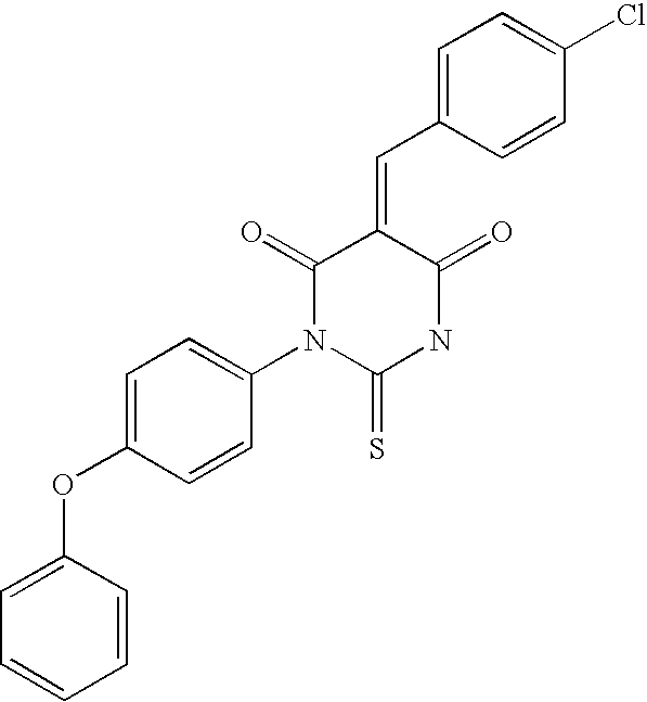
O=C1C(=CC2=CC=C(Cl)C=C2)C(=O)NC(=S)N1C1=CC=C(OC2=CC=CC=C2)C=C1
